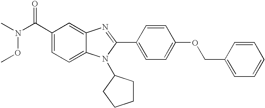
C1=C(C(N(C)OC)=O)C=C2C(=C1)N(C1CCCC1)C(C1=CC=C(OCC3=CC=CC=C3)C=C1)=N2
